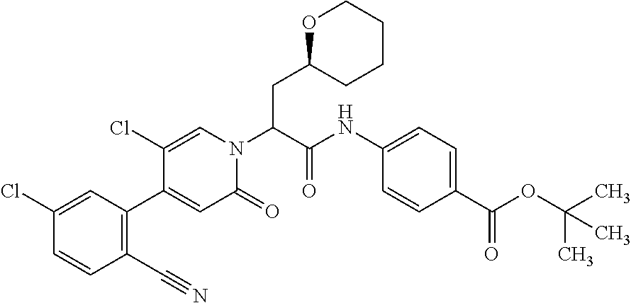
O1C(CC(N2C=C(Cl)C(C3=C(C#N)C=CC(Cl)=C3)=CC2=O)C(NC2=CC=C(C(OC(C)(C)C)=O)C=C2)=O)CCCC1
